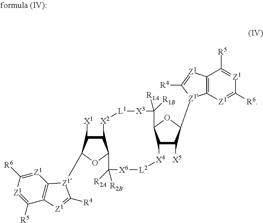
C1([R6])=[Z1]C2=C(C([R5])=[Z1]1)[Z1]=C([R4])[Z1]2C1C([X1])C2C(O1)C([R2A])([R2B])[X6][L2][X4]C1C(C([R1A])([R1B])[X3][L1][X2]2)OC([Z1]2C3=C(C([R5])=[Z1]C([R6])=[Z1]3)[Z1]=C2[R4])C1[X5]
